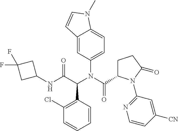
C1(NC(C(N(C(C2CCC(=O)N2C2=NC=CC([CN])=C2)=O)C2=CC=C3C(=C2)C=CN3C)C2=C(Cl)C=CC=C2)=O)CC(F)(F)C1
